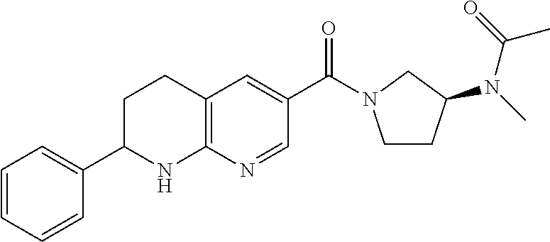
C(C1=CC2=C(N=C1)NC(C1=CC=CC=C1)CC2)(=O)N1CCC(N(C(C)=O)C)C1
